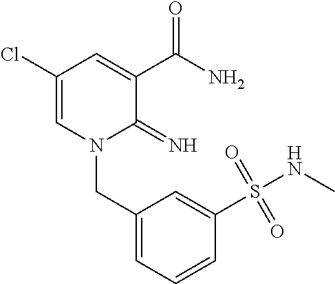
C1(Cl)=CN(CC2=CC=CC(S(NC)(=O)=O)=C2)C(=N)C(C(N)=O)=C1
